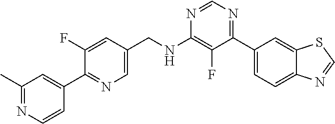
N1=CN=C(C2=CC=C3C(=C2)SC=N3)C(F)=C1NCC1=CN=C(C2=CC(C)=NC=C2)C(F)=C1
